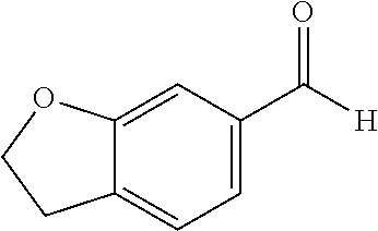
C12=CC(C([H])=O)=CC=C1CCO2
